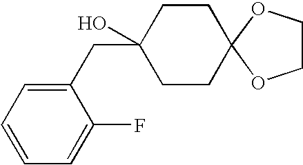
C1(CC2(O)CCC3(CC2)OCCO3)=CC=CC=C1F
